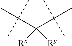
CC(C(C(C)(C)C)([Rx])[Ry])(C)C
